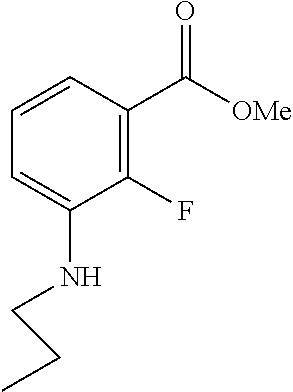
C1=CC(C([OMe])=O)=C(F)C(NCCC)=C1
